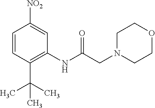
C1=CC(C(C)(C)C)=C(NC(CN2CCOCC2)=O)C=C1[NO2]
